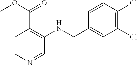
O(C(C1=C(NCC2=CC(Cl)=C(Cl)C=C2)C=NC=C1)=O)C
